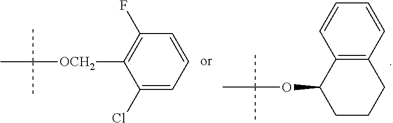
C1(Cl)=CC=CC(F)=C1[OCH2]C(C)(C)C.C12=C(C=CC=C1)CCCC2OC(C)(C)C
